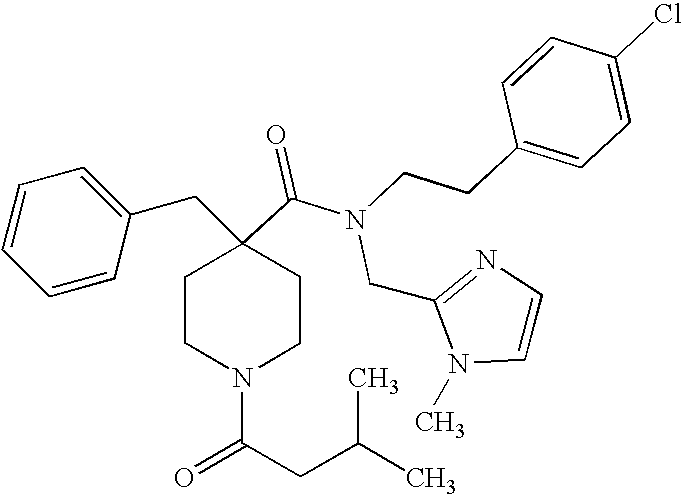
C1=CC=CC(CC2(C(=O)N(CCC3=CC=C(Cl)C=C3)CC3=NC=CN3C)CCN(C(CC(C)C)=O)CC2)=C1
